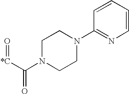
C([*C]=O)(N1CCN(C2=NC=CC=C2)CC1)=O
